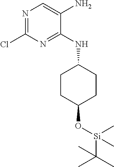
C1(Cl)=NC=C(N)C(NC2CCC(O[Si](C(C)(C)C)(C)C)CC2)=N1
